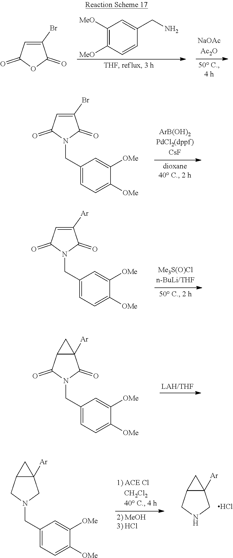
C1([MeO])=C([MeO])C=CC(CN)=C1.C1=C(Br)C(=O)OC1=O.C1=C(Br)C(=O)N(CC2=CC=C([OMe])C([OMe])=C2)C1=O.C1=C([Ar])C(=O)N(CC2=CC=C([OMe])C([OMe])=C2)C1=O.C12C([Ar])(C(=O)N(CC3=CC=C([OMe])C([OMe])=C3)C1=O)C2.C12C([Ar])(CNC1)C2.Cl.C12C([Ar])(CN(CC3=CC=C([OMe])C([OMe])=C3)C1)C2
